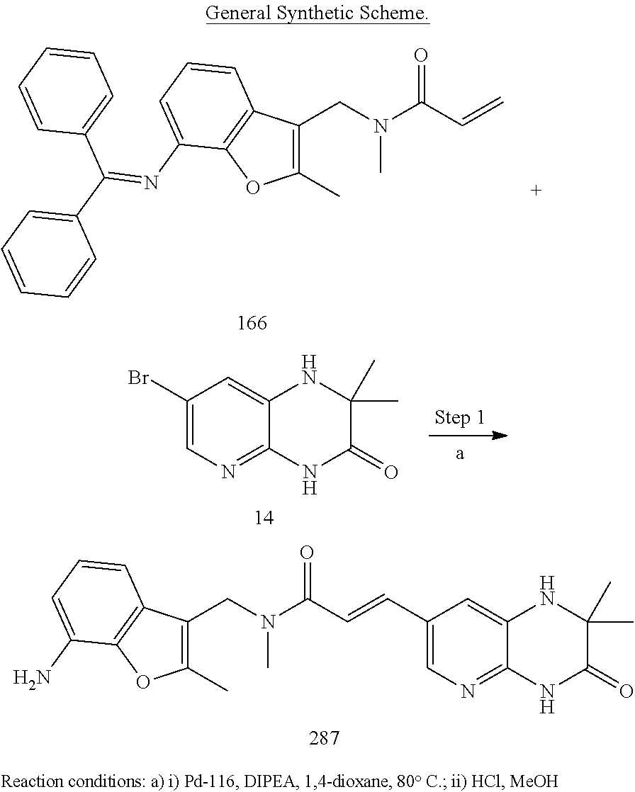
C1(C)=C(CN(C(C=C)=O)C)C2=C(O1)C(N=C(C1=CC=CC=C1)C1=CC=CC=C1)=CC=C2.C1(Br)=CN=C2C(=C1)NC(C)(C)C(=O)N2.C1(C=CC(N(CC2=C(C)OC3=C2C=CC=C3N)C)=O)=CN=C2C(=C1)NC(C)(C)C(=O)N2
